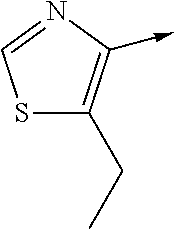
S1C(CC)=C(->C)N=C1
